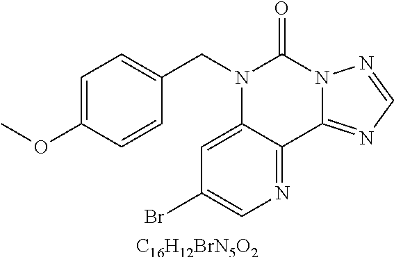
C1=C(OC)C=CC(CN2C3=CC(Br)=CN=C3C3=NC=NN3C2=O)=C1.[C16H12BrN5O2]
